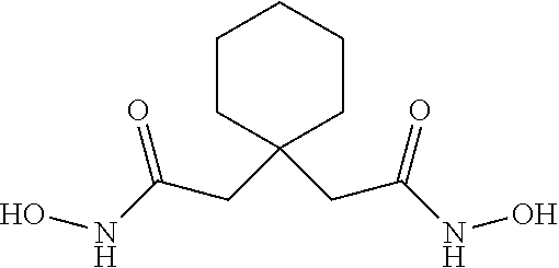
C1CC(CC(NO)=O)(CC(NO)=O)CCC1
